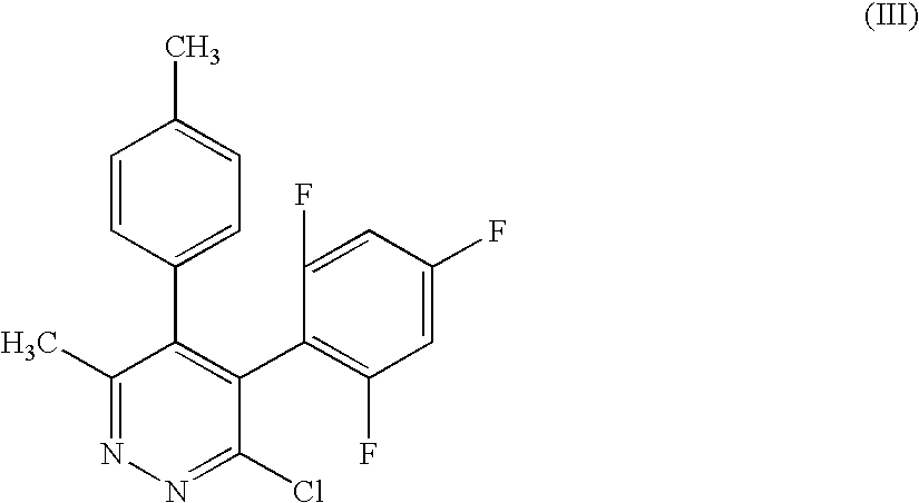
C1(C)=NN=C(Cl)C(C2=C(F)C=C(F)C=C2F)=C1C1=CC=C(C)C=C1
